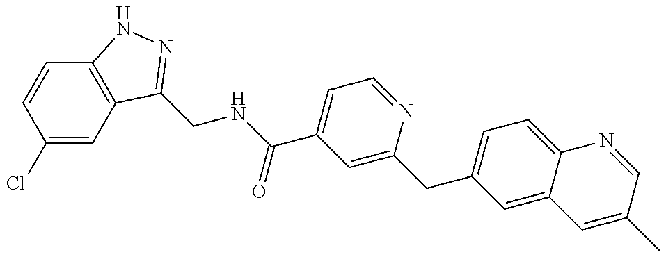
C1(Cl)=CC2=C(C=C1)NN=C2CNC(=O)C1=CC=NC(CC2=CC=C3C(=C2)C=C(C)C=N3)=C1
